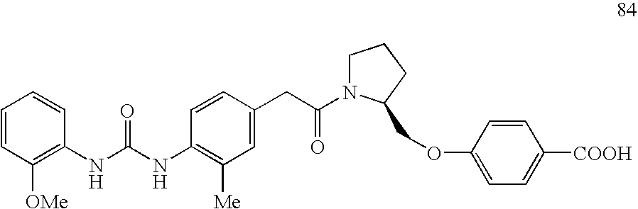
C1=CC([OMe])=C(NC(NC2=C([Me])C=C(CC(=O)N3CCCC3COC3=CC=C([COOH])C=C3)C=C2)=O)C=C1
